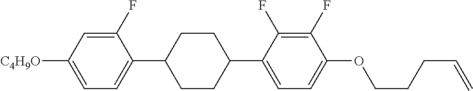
C1(F)=CC([C4H9O])=CC=C1C1CCC(C2=CC=C(OCCCC=C)C(F)=C2F)CC1
